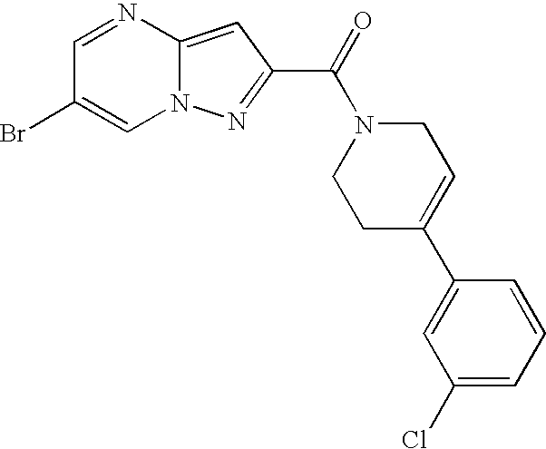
C1=NC2=CC(C(=O)N3CCC(C4=CC(Cl)=CC=C4)=CC3)=NN2C=C1Br
